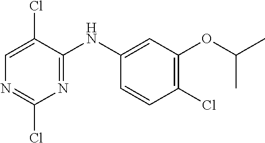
C1(Cl)=NC=C(Cl)C(NC2=CC(OC(C)C)=C(Cl)C=C2)=N1
